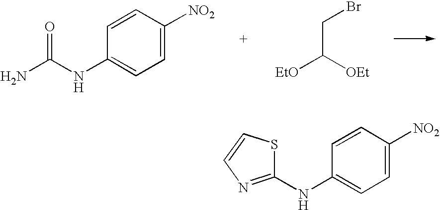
C1=C([NO2])C=CC(NC(N)=O)=C1.C(C([OEt])[EtO])Br.C1=C([NO2])C=CC(NC2=NC=CS2)=C1
